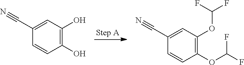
C1(C#N)=CC(O)=C(O)C=C1.C1(C#N)=CC(OC(F)F)=C(OC(F)F)C=C1
